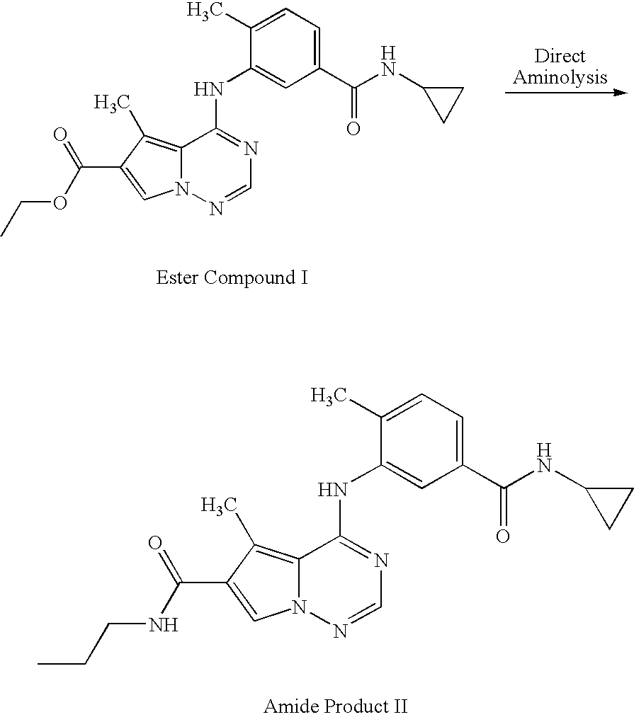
N1=C(NC2=CC(C(NC3CC3)=O)=CC=C2C)C2=C(C)C(C(OCC)=O)=CN2N=C1.N1=C(NC2=CC(C(NC3CC3)=O)=CC=C2C)C2=C(C)C(C(NCCC)=O)=CN2N=C1
